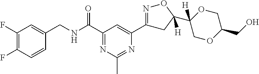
C1(F)=C(F)C=CC(CNC(C2=NC(C)=NC(C3=NOC(C4([H])OCC(CO)OC4)([H])C3)=C2)=O)=C1
